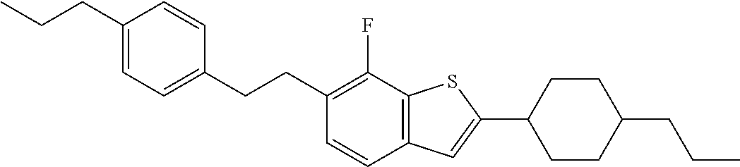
CCCC1=CC=C(CCC2=C(F)C3=C(C=C2)C=C(C2CCC(CCC)CC2)S3)C=C1
